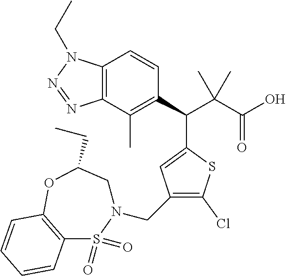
C12=C(C(C)=C(C(C(C(O)=O)(C)C)C3=CC(CN4CC(CC)OC5=C(S4(=O)=O)C=CC=C5)=C(Cl)S3)C=C1)N=NN2CC
